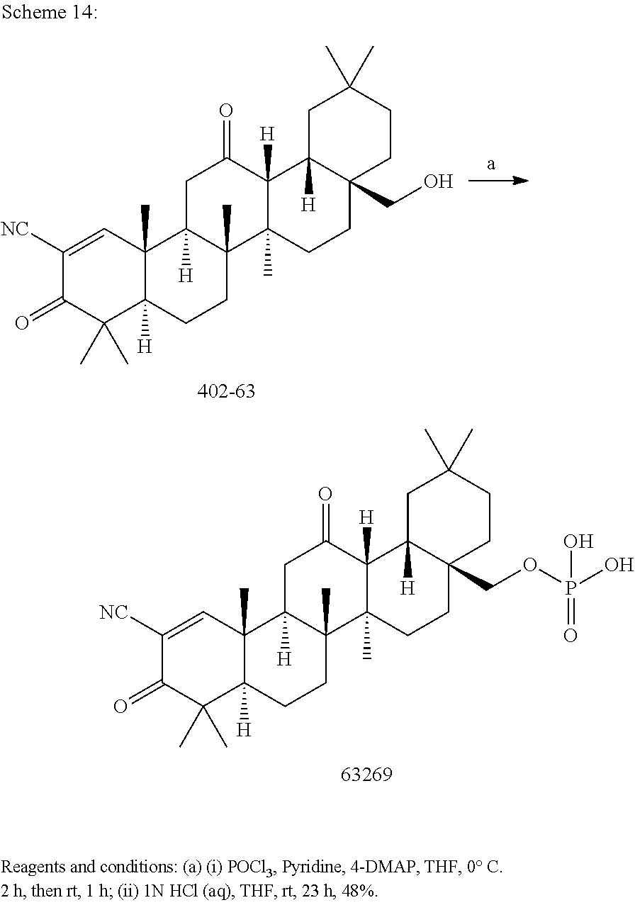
C1([NC])=CC2(C)C([H])(C(C)(C)C1=O)CCC1(C)C2([H])CC(=O)C2([H])C1(C)CCC1(COP(O)(O)=O)C2([H])CC(C)(C)CC1.C1([NC])=CC2(C)C([H])(C(C)(C)C1=O)CCC1(C)C2([H])CC(=O)C2([H])C1(C)CCC1(CO)C2([H])CC(C)(C)CC1
